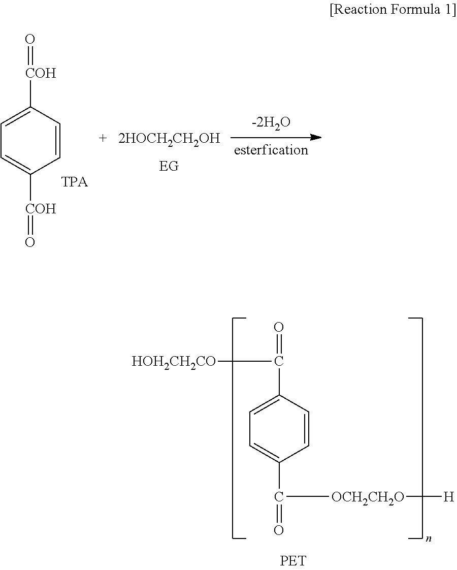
C1=C(C(=O)[HOH2CH2CO])C=CC(C(=O)[OCH2CH2O][H])=C1.C1=C([COH]=O)C=CC([COH]=O)=C1
